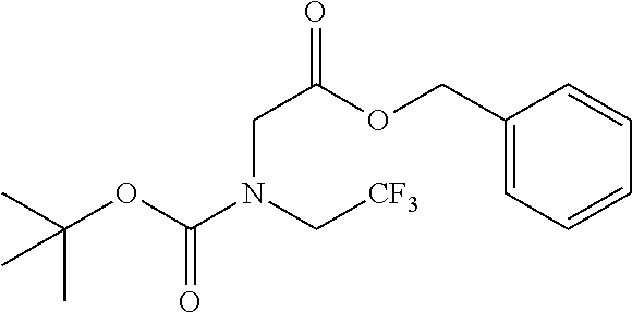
CC(C)(OC(N(C[CF3])CC(=O)OCC1=CC=CC=C1)=O)C
